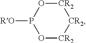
[CR2]1OP([RO])O[CR2][CR2]1
